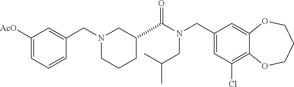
C1(CN(C(=O)C2CCCN(CC3=CC([AcO])=CC=C3)C2)CC(C)C)=CC(Cl)=C2C(=C1)OCCCO2
